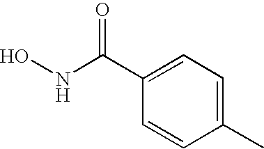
N(C(C1=CC=C(C)C=C1)=O)O
